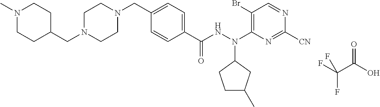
C1(CN2CCN(CC3CCN(C)CC3)CC2)=CC=C(C(NN(C2=C(Br)C=NC([CN])=N2)C2CCC(C)C2)=O)C=C1.FC(C(O)=O)(F)F
